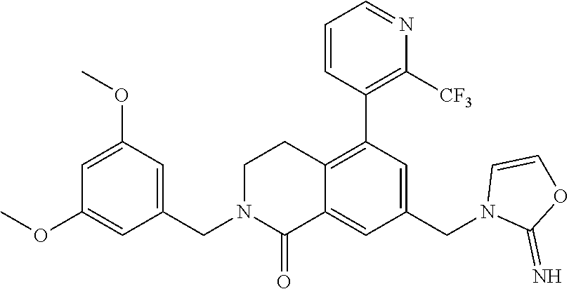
C1(OC)=CC(OC)=CC(CN2C(=O)C3=CC(CN4C(=N)OC=C4)=CC(C4=C([CF3])N=CC=C4)=C3CC2)=C1
